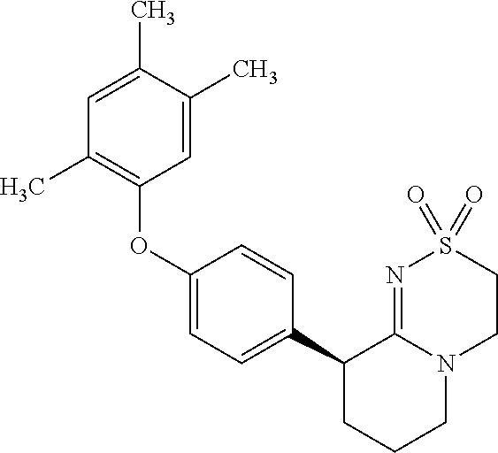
C1(OC2=C(C)C=C(C)C(C)=C2)=CC=C(C2CCCN3C2=NS(=O)(=O)CC3)C=C1
